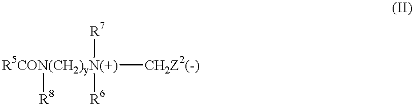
[R5CON(CH2)yN(+)]([CH2Z2(-)])([R8])([R7])[R6]
